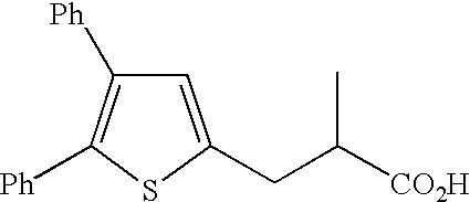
C1=C(CC([CO2H])C)SC([Ph])=C1[Ph]
